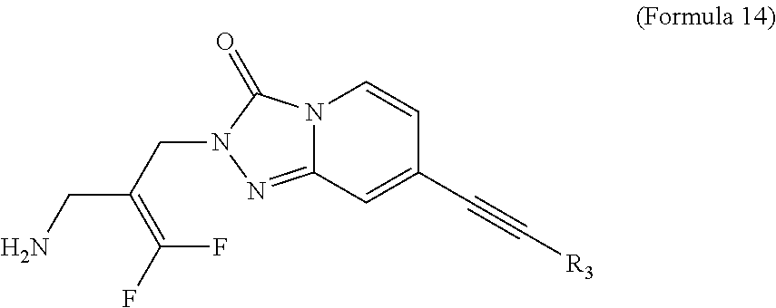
N12C(=NN(CC(CN)=C(F)F)C1=O)C=C(C#C[R3])C=C2
